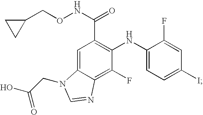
C1=C2C(=C(F)C(NC3=CC=C(I)C=C3F)=C1C(NOCC1CC1)=O)N=CN2CC(O)=O
